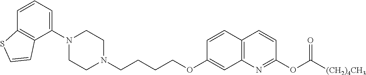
C1N(C2=CC=CC3=C2C=CS3)CCN(CCCCOC2=CC3=C(C=C2)C=CC(OC([(CH2)4CH3])=O)=N3)C1
